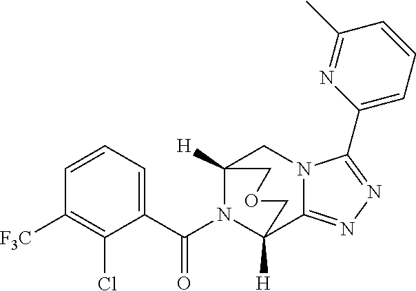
C1=CC=C(C(N2C3([H])CN4C(=NN=C4C4=CC=CC(C)=N4)C2([H])COC3)=O)C(Cl)=C1[F3C]
